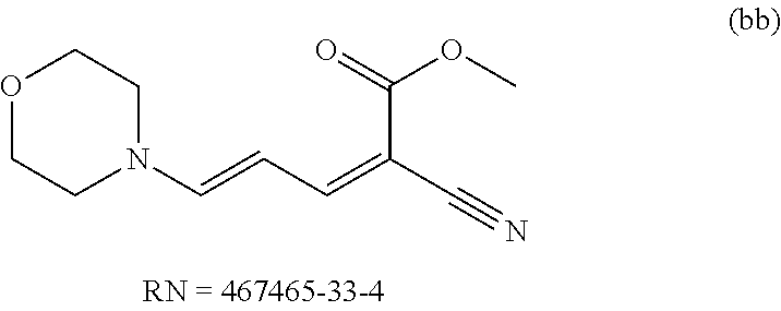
N1(C=CC=C(C#N)C(=O)OC)CCOCC1
